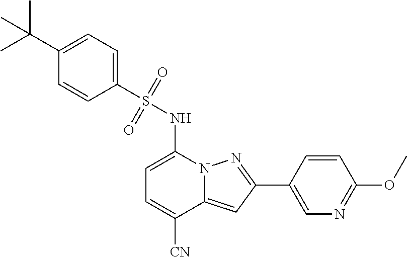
C1=C(NS(C2=CC=C(C(C)(C)C)C=C2)(=O)=O)N2C(=CC(C3=CN=C(OC)C=C3)=N2)C([CN])=C1
